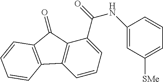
C1=CC=C(C(NC2=CC([SMe])=CC=C2)=O)C2=C1C1=C(C2=O)C=CC=C1
